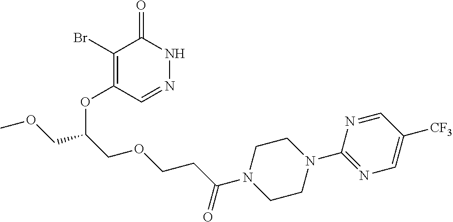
C1(Br)=C(OC(COC)COCCC(N2CCN(C3=NC=C([CF3])C=N3)CC2)=O)C=NNC1=O
